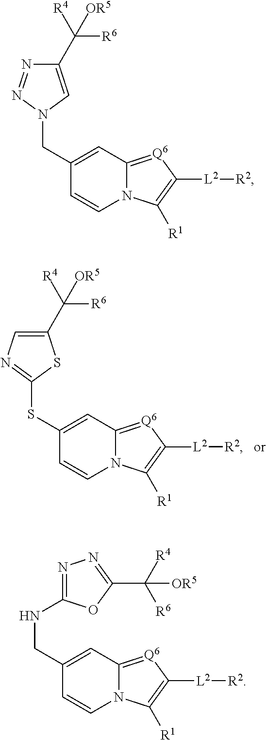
C1(SC2=NC=C(C([R6])([R4])[OR5])S2)=CC2=[Q6]C([L2][R2])=C([R1])N2C=C1.C1(CN2N=NC(C([R6])([R4])[OR5])=C2)=CC2=[Q6]C([L2][R2])=C([R1])N2C=C1.C1(CNC2=NN=C(C([R6])([R4])[OR5])O2)=CC2=[Q6]C([L2][R2])=C([R1])N2C=C1
